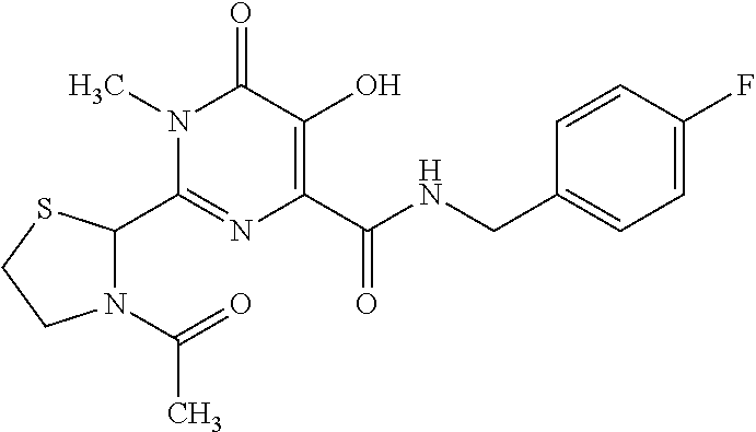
N1(C(=O)C)C(C2=NC(C(NCC3=CC=C(F)C=C3)=O)=C(O)C(=O)N2C)SCC1
